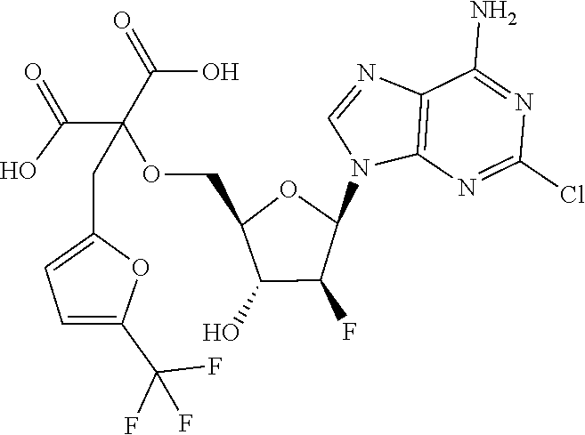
C12=C(N=C(Cl)N=C1N)N(C1OC(COC(C(=O)O)(C(=O)O)CC3=CC=C(C(F)(F)F)O3)C(O)C1F)C=N2
